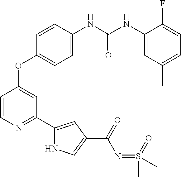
C1=CC(NC(=O)NC2=CC(C)=CC=C2F)=CC=C1OC1=CC(C2=CC(C(=O)N=S(C)(=O)C)=CN2)=NC=C1
